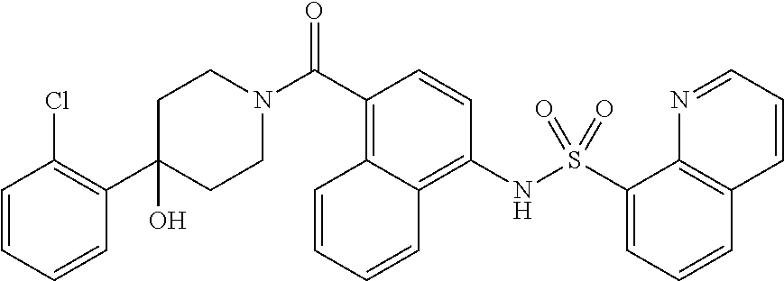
C1(C2=C(Cl)C=CC=C2)(O)CCN(C(C2=C3C(=C(NS(C4=CC=CC5=C4N=CC=C5)(=O)=O)C=C2)C=CC=C3)=O)CC1
